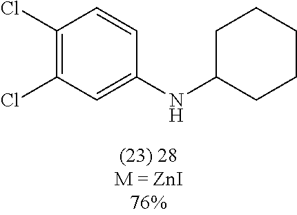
C1(Cl)=C(Cl)C=C(NC2CCCCC2)C=C1
